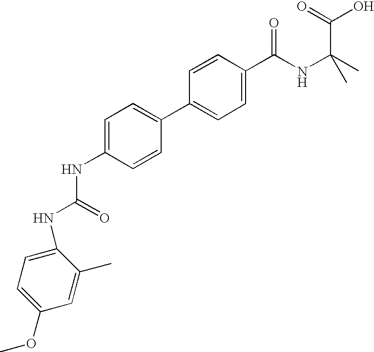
C1(C2=CC=C(NC(NC3=CC=C(OC)C=C3C)=O)C=C2)=CC=C(C(NC(C)(C)C(=O)O)=O)C=C1
